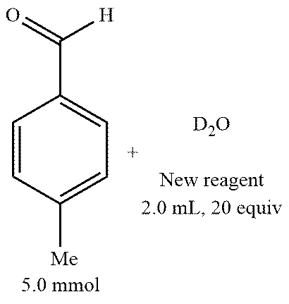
C1=CC([Me])=CC=C1C([H])=O
